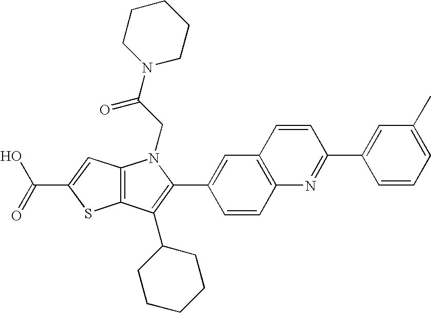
C(C1=CC2=C(S1)C(C1CCCCC1)=C(C1=CC3=C(C=C1)N=C(C1=CC(C)=CC=C1)C=C3)N2CC(=O)N1CCCCC1)(=O)O
